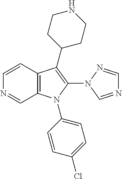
C1=CC2=C(C=N1)N(C1=CC=C(Cl)C=C1)C(N1C=NC=N1)=C2C1CCNCC1
